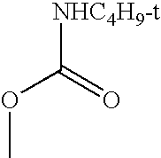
[NHC4H9-t]C(OC)=O
